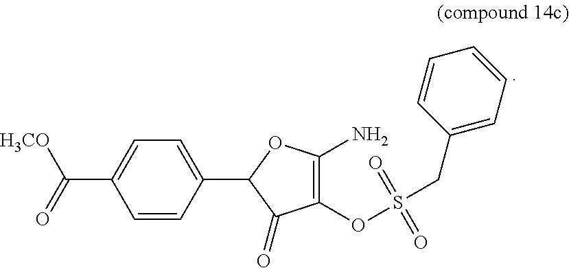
[H3CO]C(C1=CC=C(C2OC(N)=C(OS(CC3=CC=CC=C3)(=O)=O)C2=O)C=C1)=O
